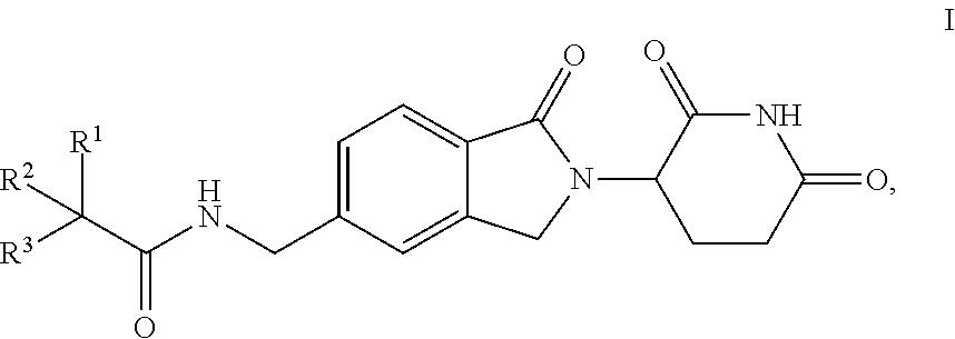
[R1]C(C(NCC1=CC=C2C(=C1)CN(C1CCC(=O)NC1=O)C2=O)=O)([R2])[R3]
